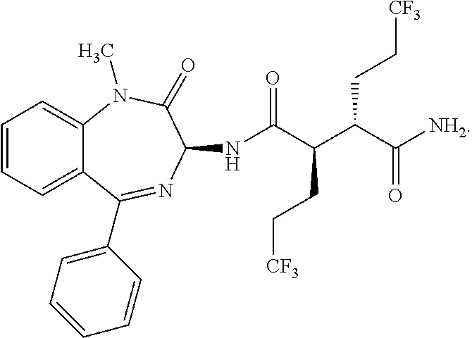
C1=CC=C2C(=C1)N(C)C(=O)C(NC(C(C(C([NH2])=O)CC[CF3])CC[CF3])=O)N=C2C1=CC=CC=C1
